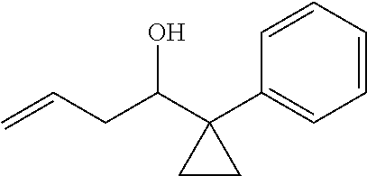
C1=CC=CC(C2(C(CC=C)O)CC2)=C1
